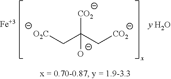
[O2C]CC(C[CO2])([CO2])[O-].[Fe]
